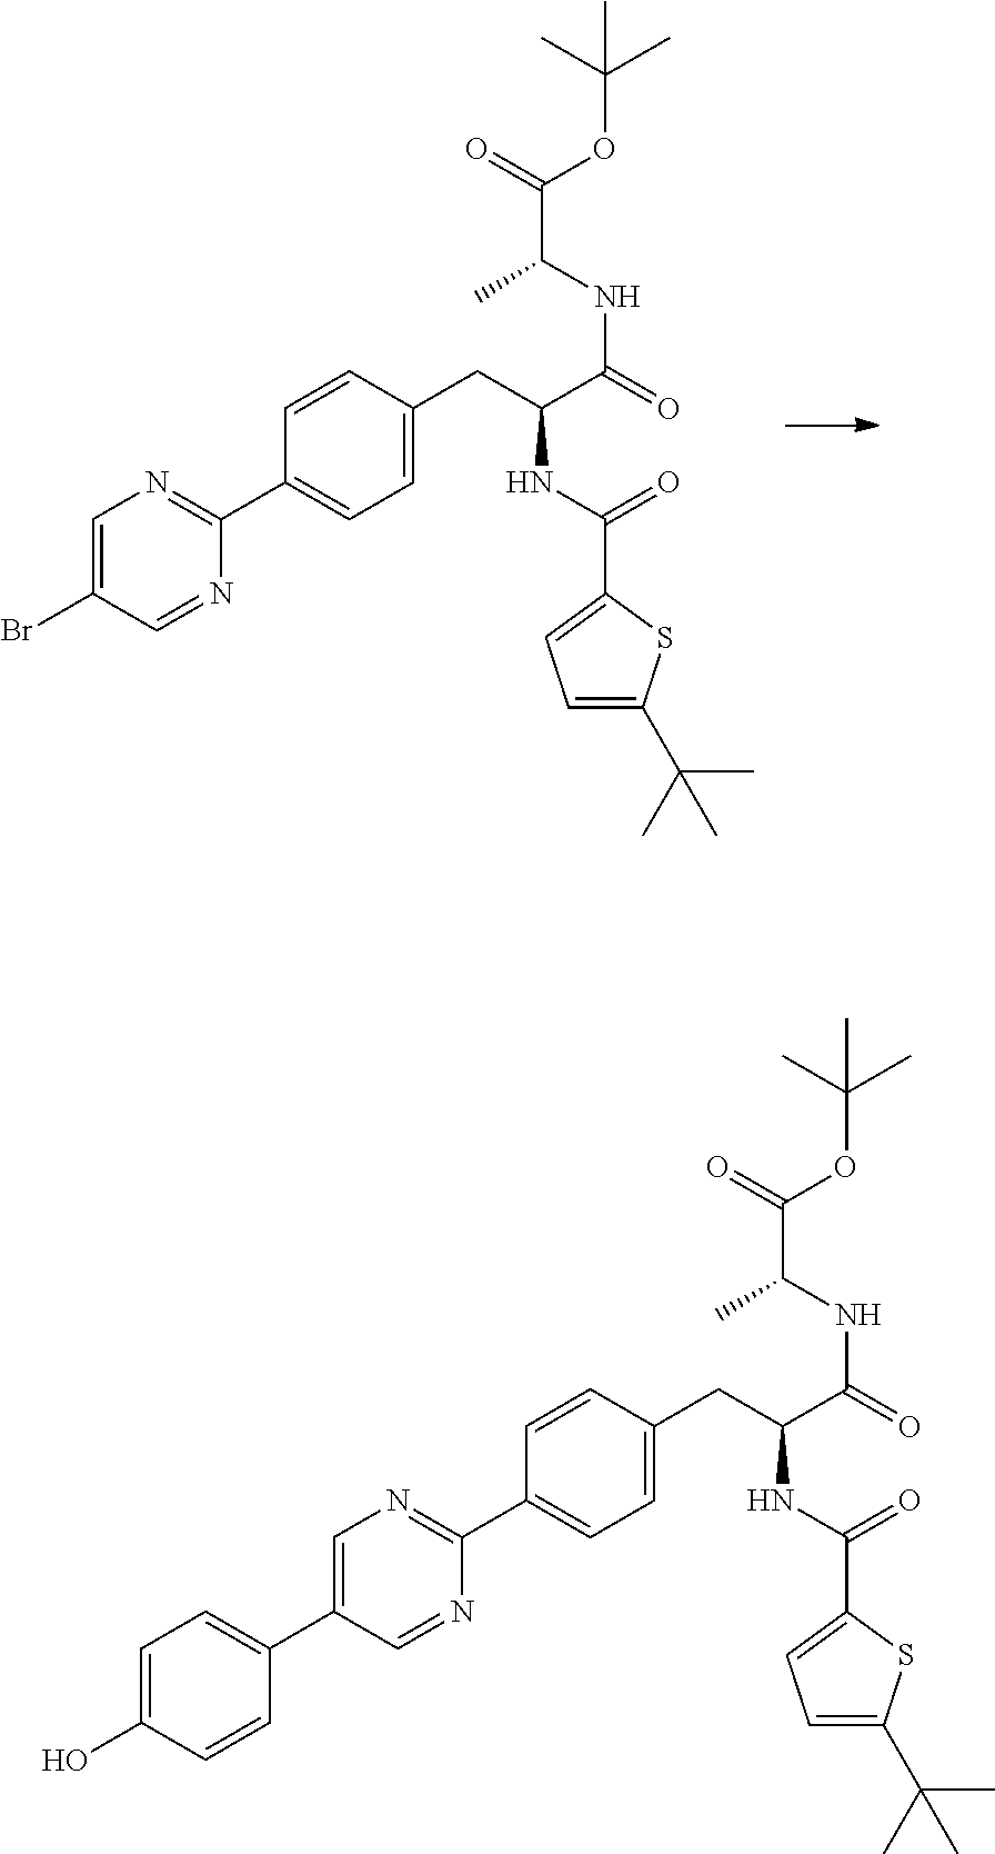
C1=C(Br)C=NC(C2=CC=C(CC(C(=O)NC(C)C(OC(C)(C)C)=O)NC(=O)C3=CC=C(C(C)(C)C)S3)C=C2)=N1.C1=C(C2=CC=C(O)C=C2)C=NC(C2=CC=C(CC(C(=O)NC(C)C(OC(C)(C)C)=O)NC(=O)C3=CC=C(C(C)(C)C)S3)C=C2)=N1
